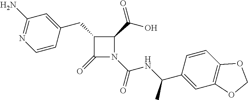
C1(CC2=CC(N)=NC=C2)C(=O)N(C(=O)NC(C2=CC3=C(C=C2)OCO3)C)C1C(=O)O
